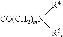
[CO(CH2)mN]([R4])[R5]
